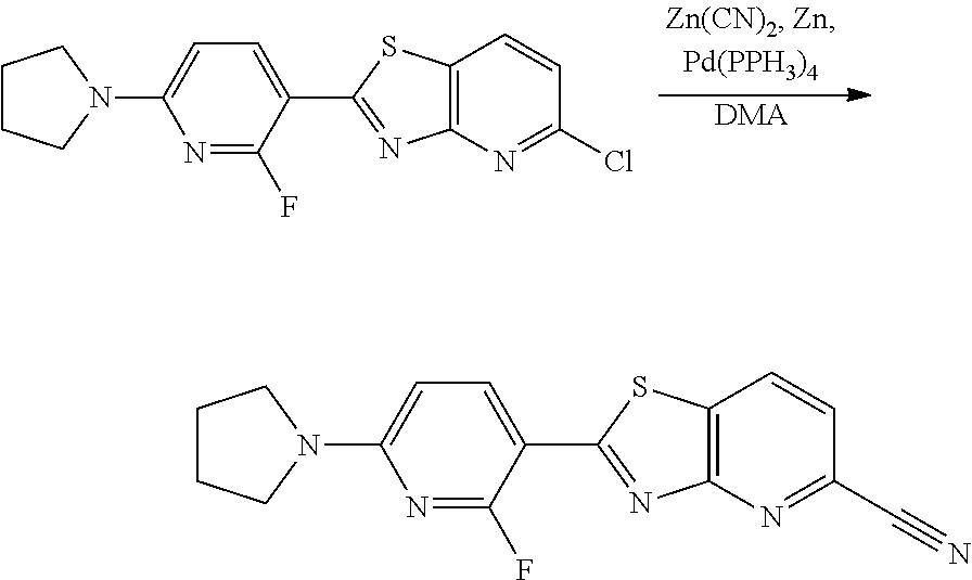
[DMA].C1CCN(C2=CC=C(C3=NC4=C(S3)C=CC(Cl)=N4)C(F)=N2)C1.C1CCN(C2=CC=C(C3=NC4=C(S3)C=CC(C#N)=N4)C(F)=N2)C1
